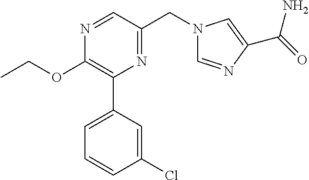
C1(OCC)=C(C2=CC=CC(Cl)=C2)N=C(CN2C=NC(C(N)=O)=C2)C=N1
